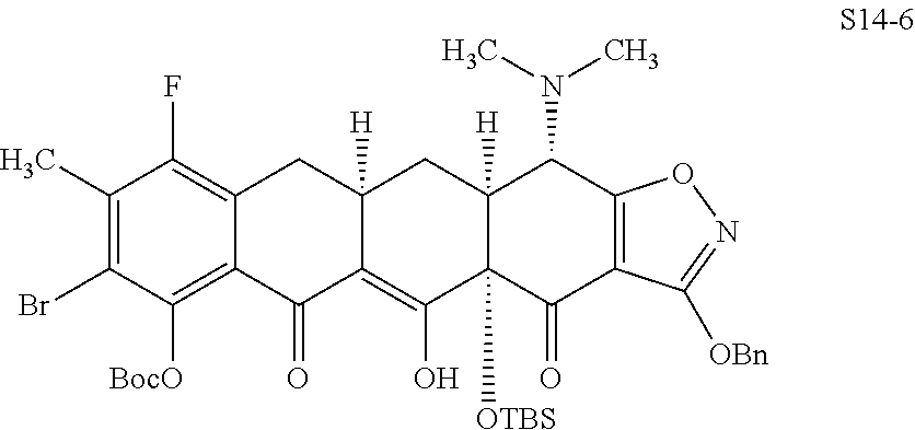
C1(C)=C(Br)C([BocO])=C2C(=C1F)CC1([H])C(=C(O)C3([OTBS])C([H])(C1)C(N(C)C)C1=C(C3=O)C([OBn])=NO1)C2=O
